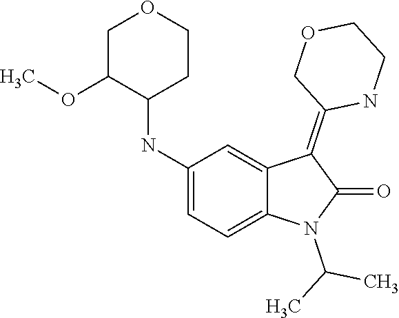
C1(NC2C(OC)COCC2)=CC=C2C(=C1)C(=C1COCCN1)C(=O)N2C(C)C
